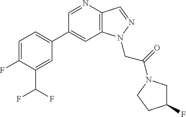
C1(C2=CC=C(F)C(C(F)F)=C2)=CC2=C(C=NN2CC(=O)N2CC(F)CC2)N=C1
